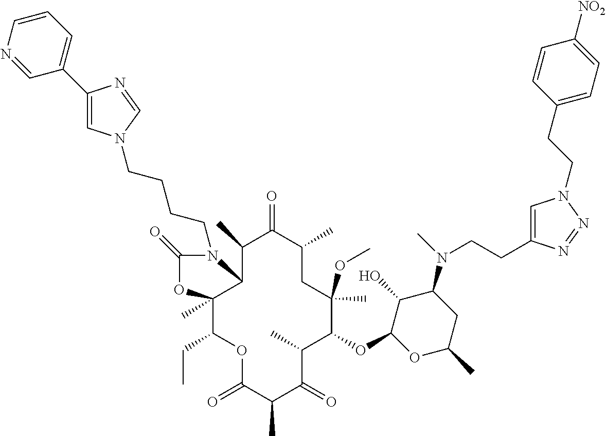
O(C1C(C)C(=O)C(C)C(=O)OC(CC)C2(C)C(C(C)C(=O)C(C)CC1(OC)C)N(CCCCN1C=C(C3=CC=CN=C3)N=C1)C(=O)O2)C1C(O)C(N(C)CCC2=CN(CCC3=CC=C([NO2])C=C3)N=N2)CC(C)O1
